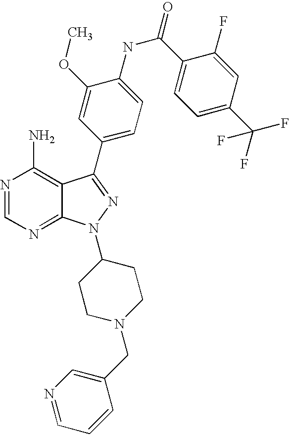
N1=CN=C2C(=C1N)C(C1=CC=C(NC(C3=CC=C(C(F)(F)F)C=C3F)=O)C(OC)=C1)=NN2C1CCN(CC2=CN=CC=C2)CC1
